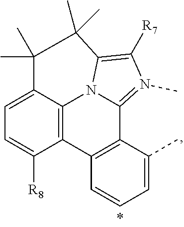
C12=C3C(=CC=C1[R8])C(C)(C)C(C)(C)C1=C([R7])N(C)=C(C4=C2C=CC=C4C)N31
